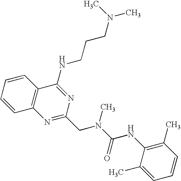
C1=CC=CC2=C1N=C(CN(C(=O)NC1=C(C)C=CC=C1C)C)N=C2NCCCN(C)C
